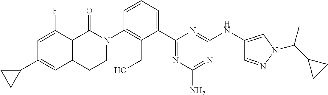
C1(C2=CC3=C(C(F)=C2)C(=O)N(C2=C(CO)C(C4=NC(N)=NC(NC5=CN(C(C)C6CC6)N=C5)=N4)=CC=C2)CC3)CC1
